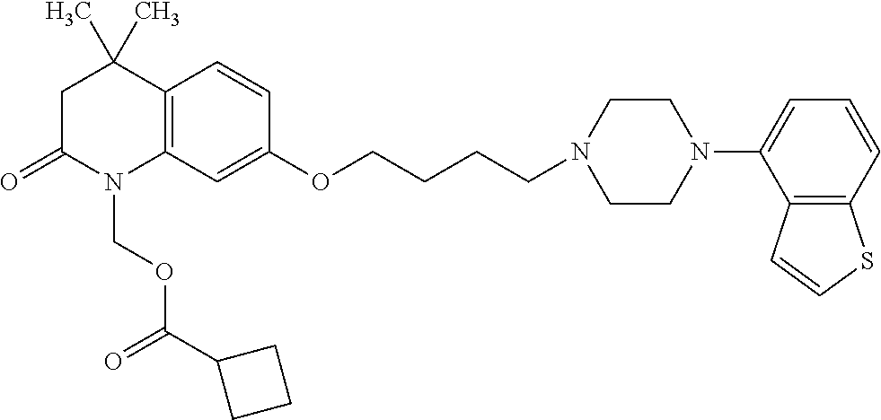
C12=C(C=C(OCCCCN3CCN(C4=CC=CC5=C4C=CS5)CC3)C=C1)N(COC(=O)C1CCC1)C(=O)CC2(C)C
